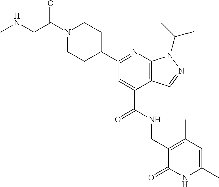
C1(C2=NC3=C(C(C(NCC4=C(C)C=C(C)NC4=O)=O)=C2)C=NN3C(C)C)CCN(C(CNC)=O)CC1
